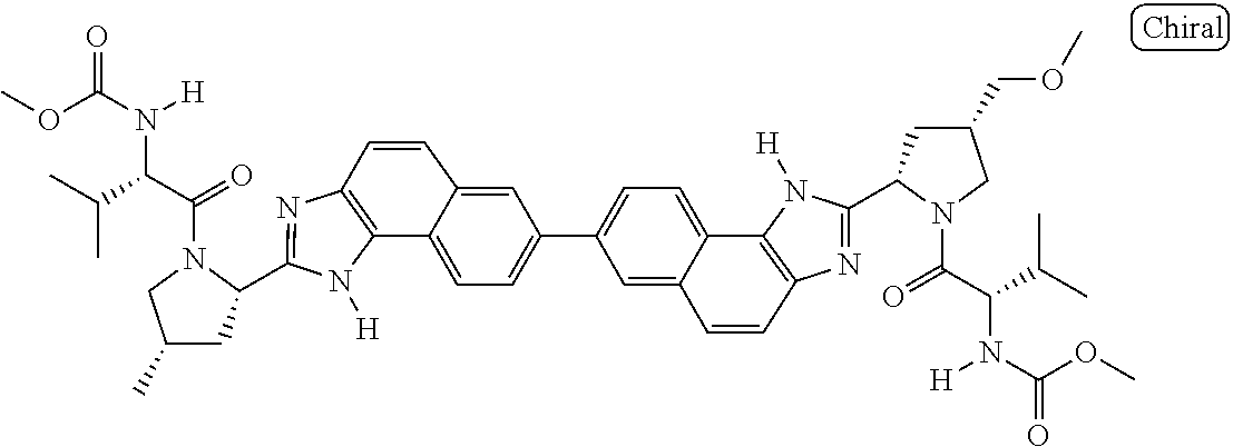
C12=C(N=C(C3CC(C)CN3C(=O)C(C(C)C)N([H])C(OC)=O)N1[H])C=CC1=CC(C3=CC=C4C5=C(N=C(C6CC(COC)CN6C(=O)C(C(C)C)N([H])C(OC)=O)N5[H])C=CC4=C3)=CC=C21
